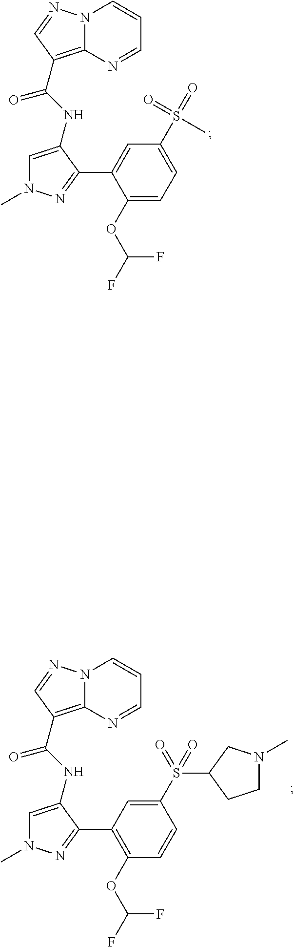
N12C(=C(C(NC3=CN(C)N=C3C3=CC(S(=O)(C)=O)=CC=C3OC(F)F)=O)C=N1)N=CC=C2.N12C(=C(C(NC3=CN(C)N=C3C3=C(OC(F)F)C=CC(S(=O)(C4CCN(C)C4)=O)=C3)=O)C=N1)N=CC=C2
